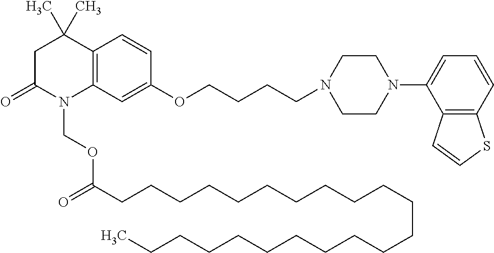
C1C(=O)N(COC(=O)CCCCCCCCCCCCCCCCCCCCCC)C2=C(C1(C)C)C=CC(OCCCCN1CCN(C3=CC=CC4=C3C=CS4)CC1)=C2
